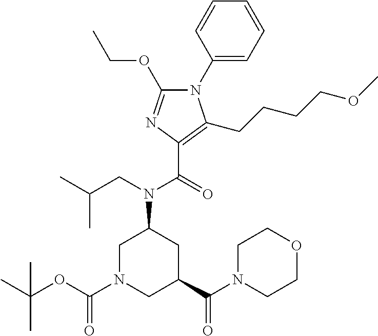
N1(C2=CC=CC=C2)C(OCC)=NC(C(=O)N(CC(C)C)C2CN(C(OC(C)(C)C)=O)CC(C(N3CCOCC3)=O)C2)=C1CCCCOC
